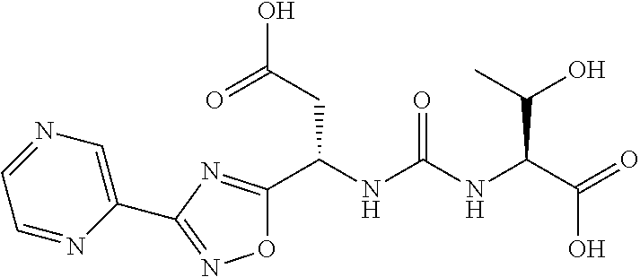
O1C(C(NC(NC(C(=O)O)C(C)O)=O)CC(O)=O)=NC(C2=CN=CC=N2)=N1
